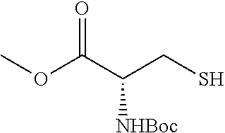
O=C(C(CS)[NHBoc])OC
